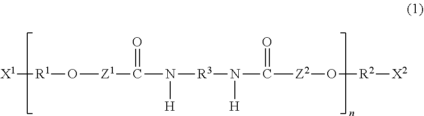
[X1][R1]O[Z1]C(N([R3]N(C([Z2]O[R2][X2])=O)[H])[H])=O
